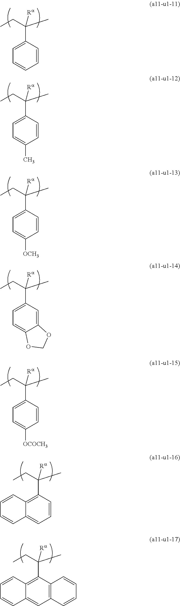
C1=CC(C(C)(CC)[Ra])=CC=C1.C1=CC(C(C)(CC)[Ra])=CC=C1C.C1=CC(C(C)(CC)[Ra])=CC=C1[OCH3].C12=CC(C(C)(CC)[Ra])=CC=C1OCO2.C1=CC(C(C)(CC)[Ra])=CC=C1[OCOCH3].C1=CC(C(C)(CC)[Ra])=C2C(=C1)C=CC=C2.C12=C(C(C(C)(CC)[Ra])=C3C(=C1)C=CC=C3)C=CC=C2
